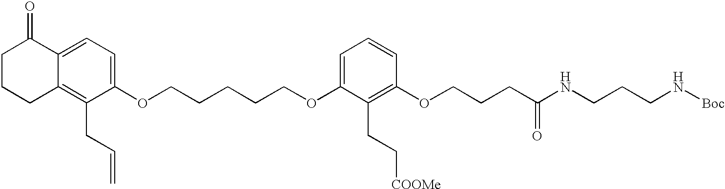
C1CCC2=C(CC=C)C(OCCCCCOC3=CC=CC(OCCCC(NCCCN[Boc])=O)=C3CC[COOMe])=CC=C2C1=O
